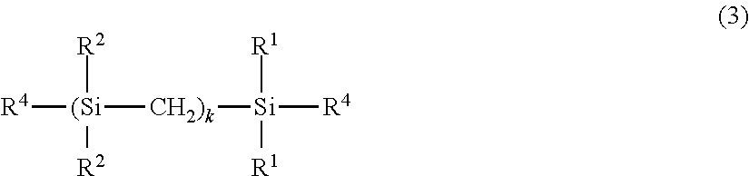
[R4][(Si]([CH2)k][Si]([R4])([R1])[R1])([R2])[R2]
